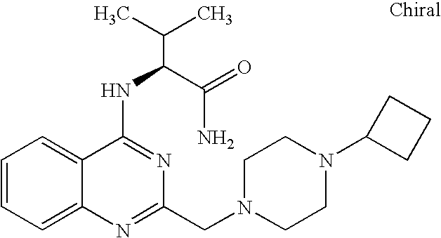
C1=CC=C2C(=C1)C(NC(C(N)=O)C(C)C)=NC(CN1CCN(C3CCC3)CC1)=N2
